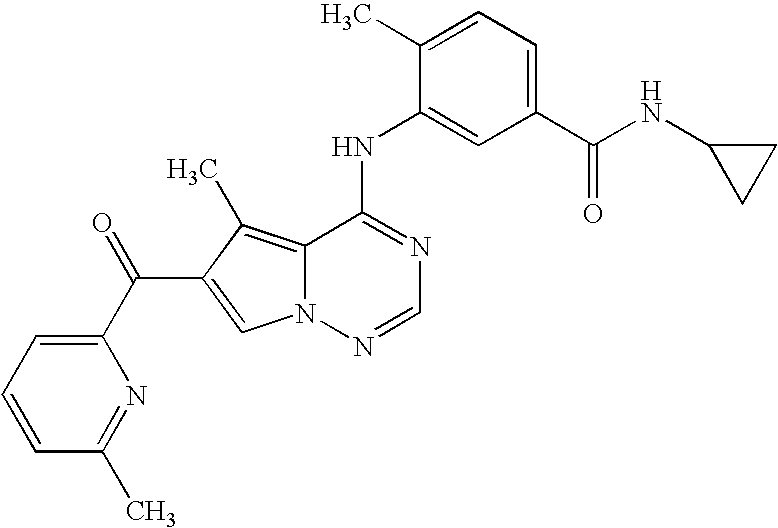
C1(NC2=CC(C(NC3CC3)=O)=CC=C2C)=NC=NN2C1=C(C)C(C(=O)C1=CC=CC(C)=N1)=C2
